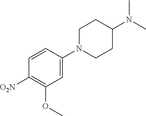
C1=C(N2CCC(N(C)C)CC2)C=CC([O2N])=C1OC
